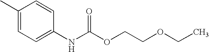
C1(C)=CC=C(NC(OCCOCC)=O)C=C1
